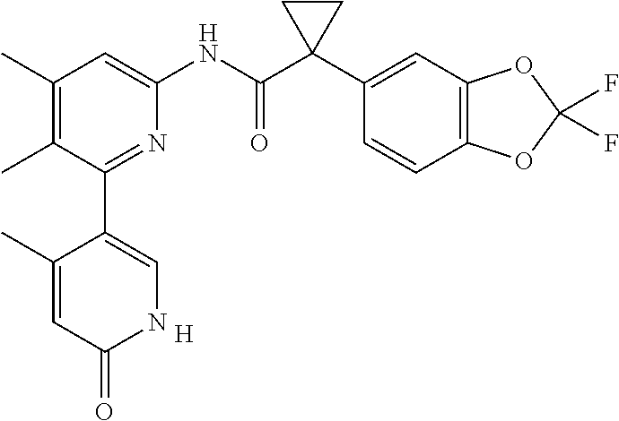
[H].C1(C)=C(C)C(C2=CNC(=O)C=C2C)=NC(NC(C2(C3=CC4=C(C=C3)OC(F)(F)O4)CC2)=O)=C1
